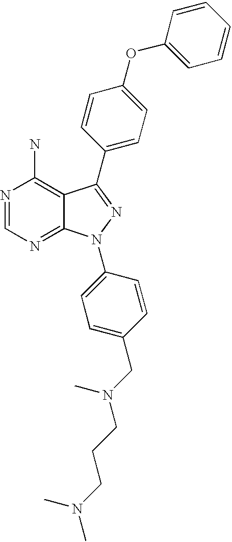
N1=CN=C2C(=C1N)C(C1=CC=C(OC3=CC=CC=C3)C=C1)=NN2C1=CC=C(CN(CCCN(C)C)C)C=C1
